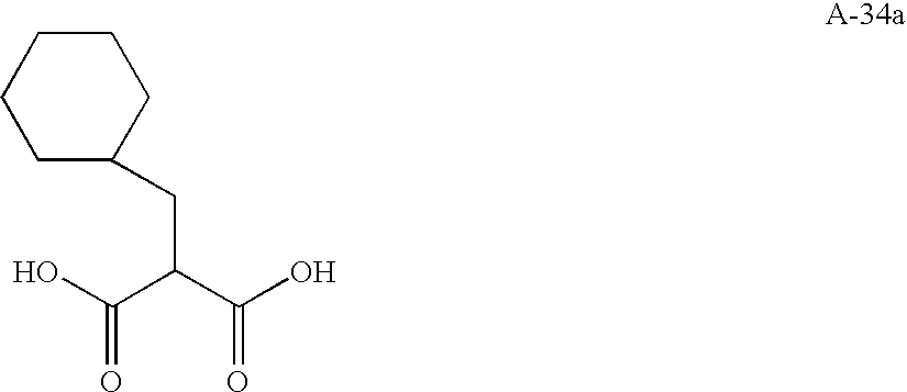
OC(C(C(O)=O)CC1CCCCC1)=O
